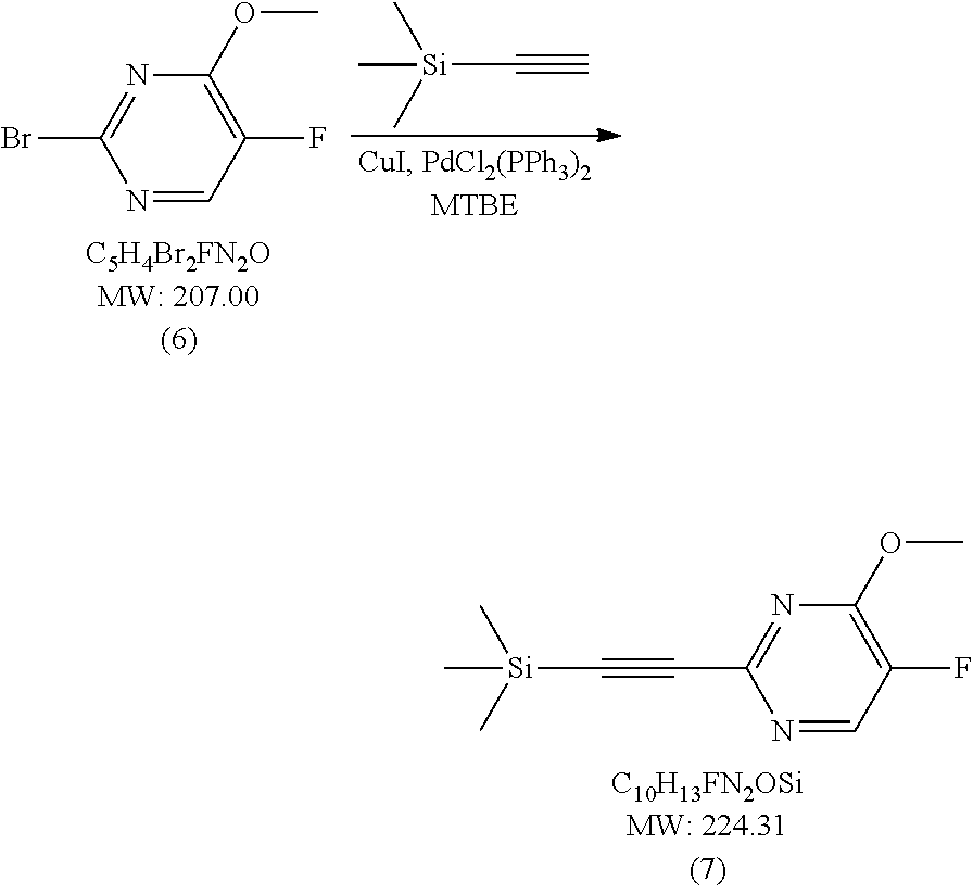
N1=CC(F)=C(OC)N=C1Br.[Si](C#C)(C)(C)C.[Si](C#CC1=NC(OC)=C(F)C=N1)(C)(C)C
